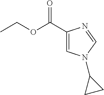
C1(C(OCC)=O)=CN(C2CC2)C=N1
